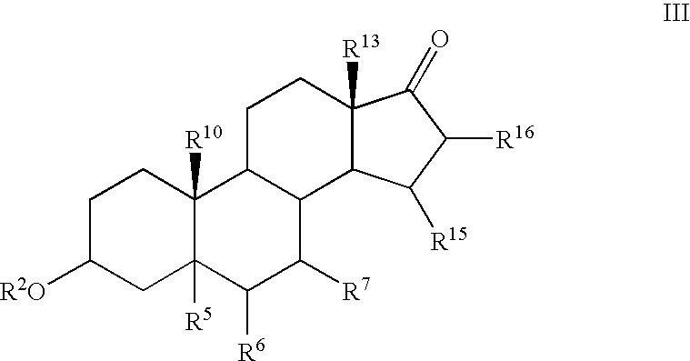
C1C([R2O])CC2([R5])C([R10])(C1)C1C(C([R7])C2[R6])C2C([R13])(CC1)C(=O)C([R16])C2[R15]
